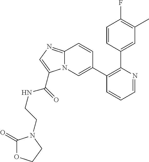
C1=CC(C2=C(C3=CN4C(=NC=C4C(=O)NCCN4C(=O)OCC4)C=C3)C=CC=N2)=CC(C)=C1F
